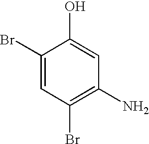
C1(Br)=CC(Br)=C(N)C=C1O
